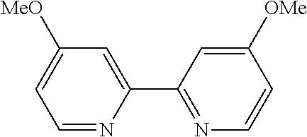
C1=NC(C2=NC=CC([OMe])=C2)=CC([MeO])=C1
